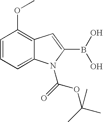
C1=CC=C2C(=C1OC)C=C(B(O)O)N2C(=O)OC(C)(C)C
